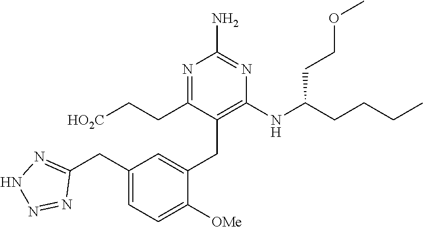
C1=C(CC2=NNN=N2)C=C(CC2=C(NC(CCCC)CCOC)N=C(N)N=C2CC[HO2C])C([OMe])=C1
